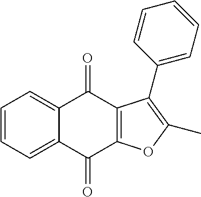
C1=CC=C2C(=C1)C(=O)C1=C(C2=O)OC(C)=C1C1=CC=CC=C1
